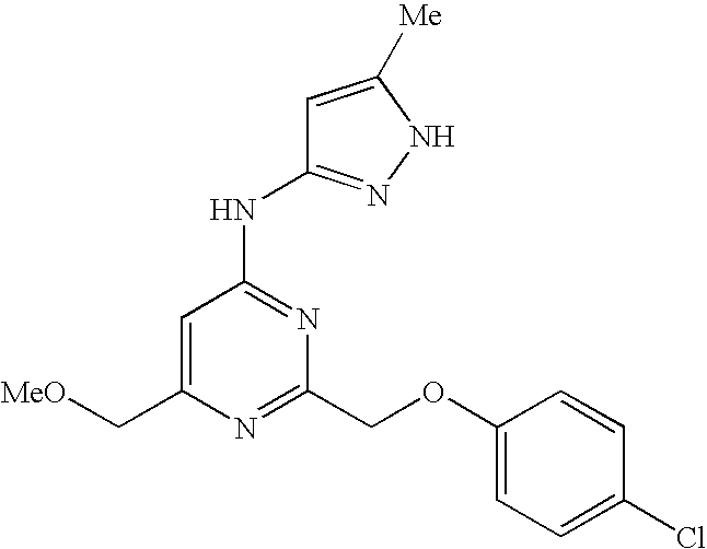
N(C1=NC(COC2=CC=C(Cl)C=C2)=NC(C[MeO])=C1)C1=NNC([Me])=C1
